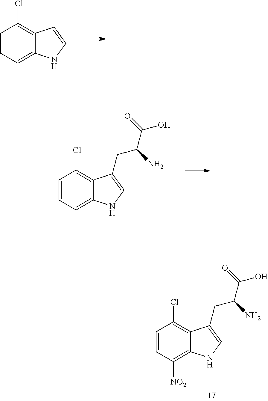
C1=CC=C2C(=C1Cl)C=CN2.C1=CC=C2C(=C1Cl)C(CC(C(=O)O)N)=CN2.C1=CC([NO2])=C2C(=C1Cl)C(CC(C(=O)O)N)=CN2
